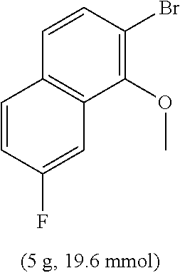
C1(OC)=C(Br)C=CC2=C1C=C(F)C=C2
